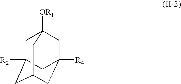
C1C2([R2])CC3CC([R4])(CC1([OR1])C3)C2
